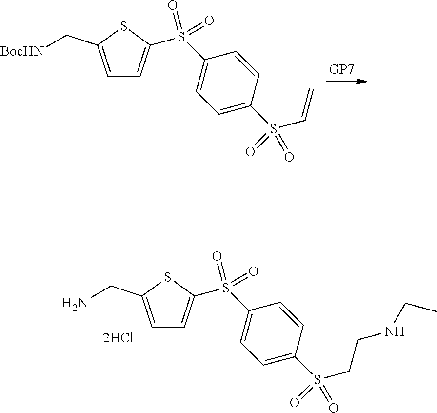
C1=C(C[BocHN])SC(S(C2=CC=C(S(C=C)(=O)=O)C=C2)(=O)=O)=C1.C1=C(CN)SC(S(C2=CC=C(S(CCNCC)(=O)=O)C=C2)(=O)=O)=C1
